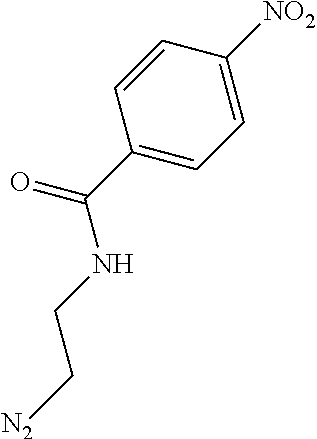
C1(C(=O)NCC[N2])=CC=C([NO2])C=C1
